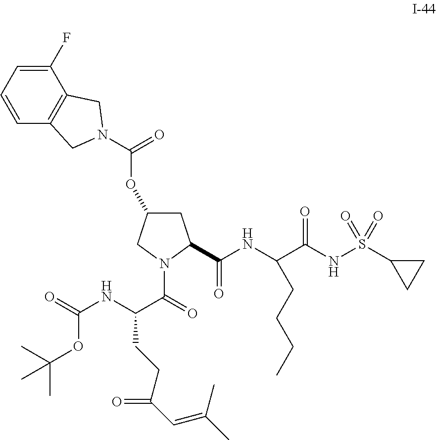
C1(F)=CC=CC2=C1CN(C(=O)OC1CC(C(NC(C(NS(C3CC3)(=O)=O)=O)CCCC)=O)N(C(=O)C(NC(=O)OC(C)(C)C)CCC(C=C(C)C)=O)C1)C2
